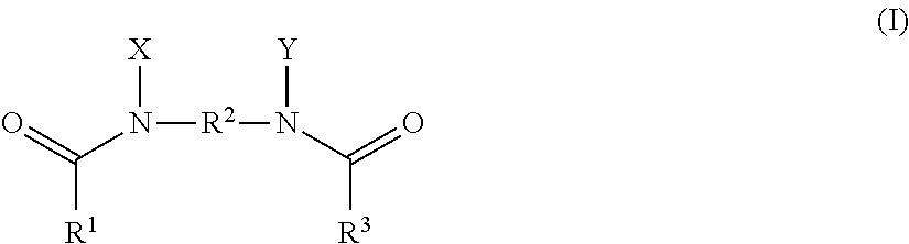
[X]N([R2]N([Y])C([R3])=O)C([R1])=O
